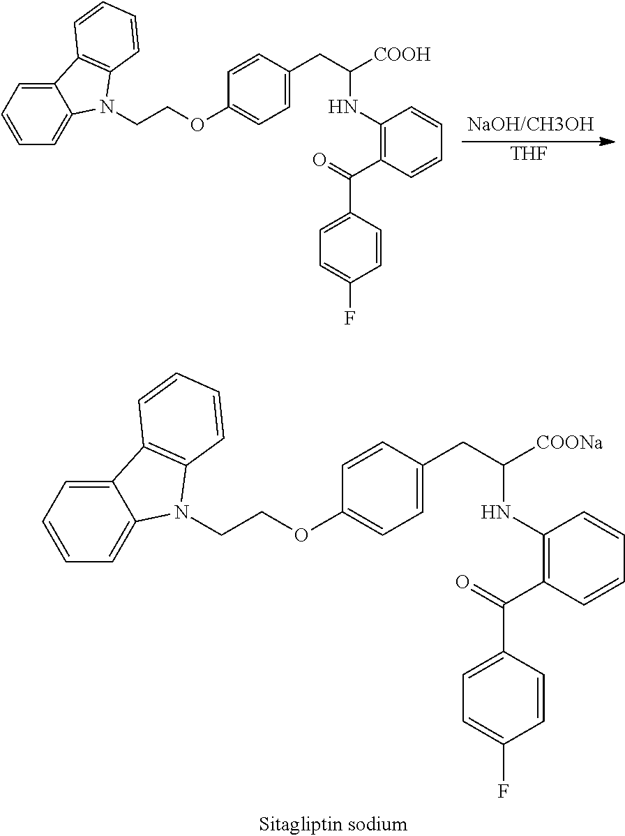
C1=CC(OCCN2C3=CC=CC=C3C3=C2C=CC=C3)=CC=C1CC([COONa])NC1=C(C(C2=CC=C(F)C=C2)=O)C=CC=C1.[THF].C1=CC(OCCN2C3=CC=CC=C3C3=C2C=CC=C3)=CC=C1CC([COOH])NC1=C(C(C2=CC=C(F)C=C2)=O)C=CC=C1
